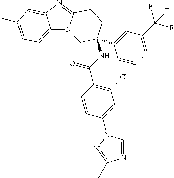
C12=CC=C(C)C=C1N=C1N2CC(NC(C2=C(Cl)C=C(N3C=NC(C)=N3)C=C2)=O)(C2=CC(C(F)(F)F)=CC=C2)CC1
